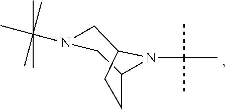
C(C)(C)(C)N1C2CN(C(C)(C)(C)(C)C)CC1CC2
